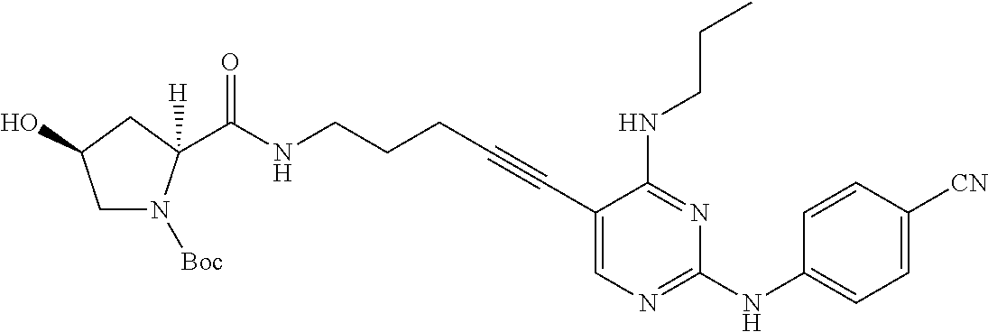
N(CCCC#CC1=CN=C(NC2=CC=C([CN])C=C2)N=C1NCCC)C(=O)C1([H])N([Boc])CC(O)C1
